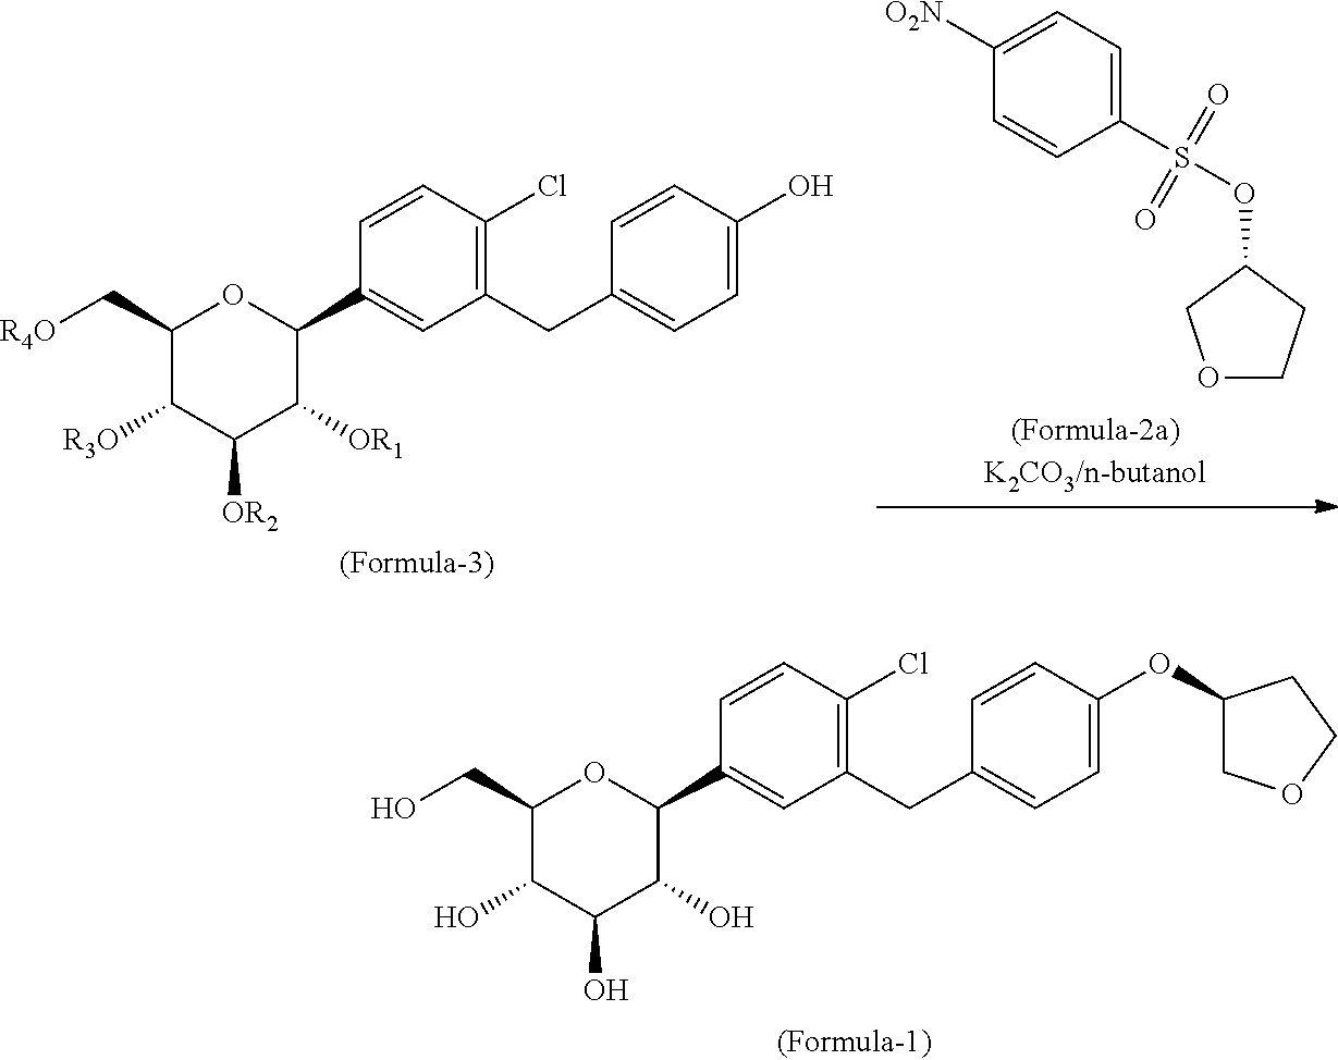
C1(CO)C(O)C(O)C(O)C(C2=CC(CC3=CC=C(OC4COCC4)C=C3)=C(Cl)C=C2)O1.C1(C[R4O])C([R3O])C([OR2])C([OR1])C(C2=CC(CC3=CC=C(O)C=C3)=C(Cl)C=C2)O1.O1CCC(OS(C2=CC=C([O2N])C=C2)(=O)=O)C1
